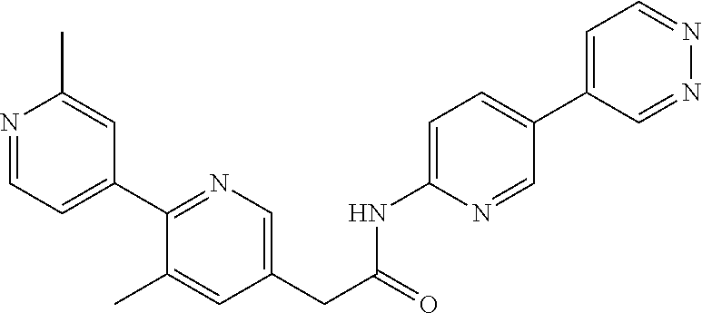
N1=CC=C(C2=NC=C(CC(NC3=CC=C(C4=CC=NN=C4)C=N3)=O)C=C2C)C=C1C
